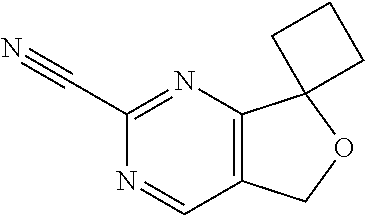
C12=C(N=C(C#N)N=C1)C1(OC2)CCC1
